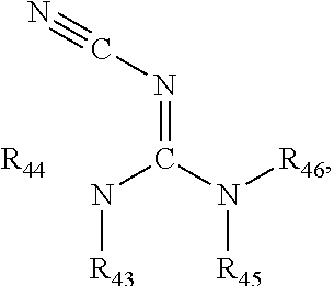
N#CN=C(N[R43])N([R45])[R46].[R44]
